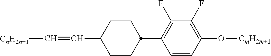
C1C(C=C[CnH2n+1])CCC(C2=C(F)C(F)=C(O[CmH2m+1])C=C2)C1
